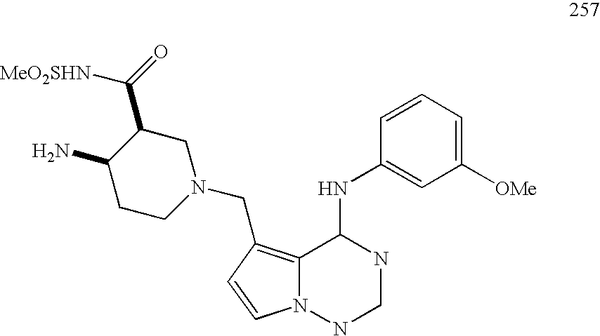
C1([OMe])=CC=CC(NC2C3=C(CN4CC(C(=O)[MeO2SHN])C(N)CC4)C=CN3NCN2)=C1
